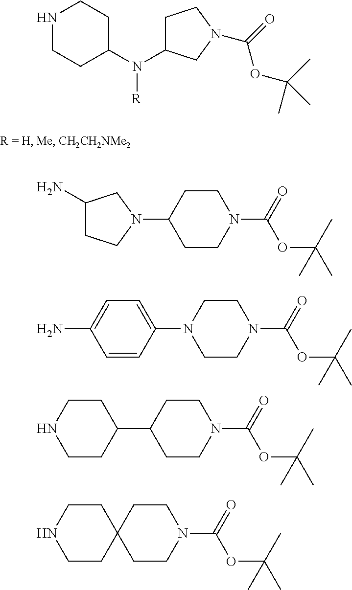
N1CCC(N(C2CCN(C(OC(C)(C)C)=O)C2)[R])CC1.C1(N)CCN(C2CCN(C(OC(C)(C)C)=O)CC2)C1.C1(N2CCN(C(OC(C)(C)C)=O)CC2)=CC=C(N)C=C1.C1(C2CCN(C(OC(C)(C)C)=O)CC2)CCNCC1.C12(CCN(C(OC(C)(C)C)=O)CC1)CCNCC2
